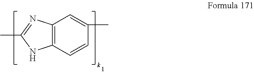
C12=C(C=CC(C)=C1)NC(C)=N2
